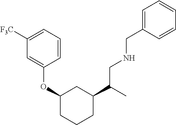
C1(OC2=CC([F3C])=CC=C2)CCCC(C(C)CNCC2=CC=CC=C2)C1
